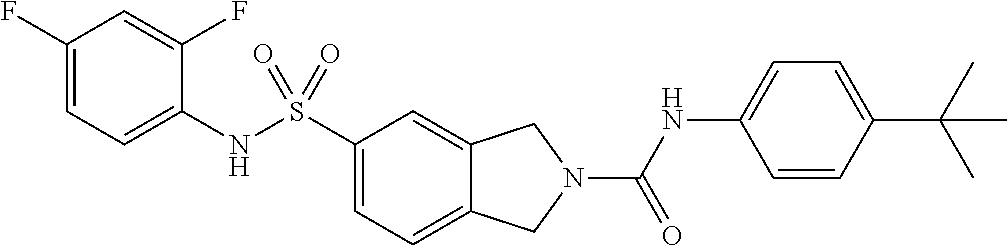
C1(F)=CC=C(NS(C2=CC=C3C(=C2)CN(C(NC2=CC=C(C(C)(C)C)C=C2)=O)C3)(=O)=O)C(F)=C1
